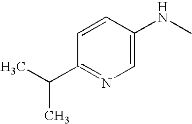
C1=CC(C(C)C)=NC=C1NC
